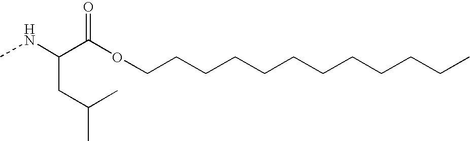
C(CCCCCCCCCCC)OC(C(NC)CC(C)C)=O
